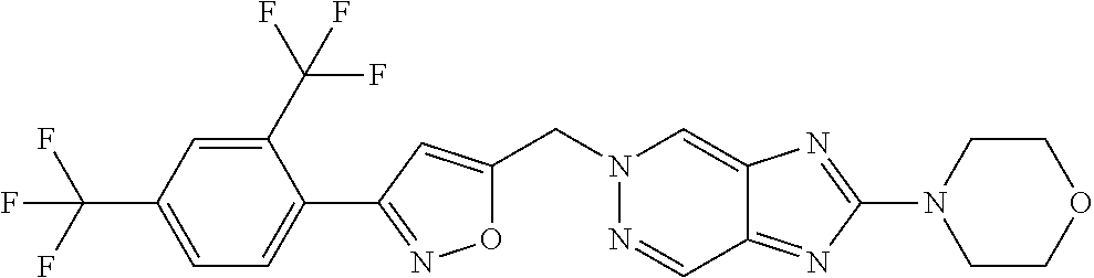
O1C(CN2N=CC3=NC(N4CCOCC4)=NC3=C2)=CC(C2=CC=C(C(F)(F)F)C=C2C(F)(F)F)=N1
